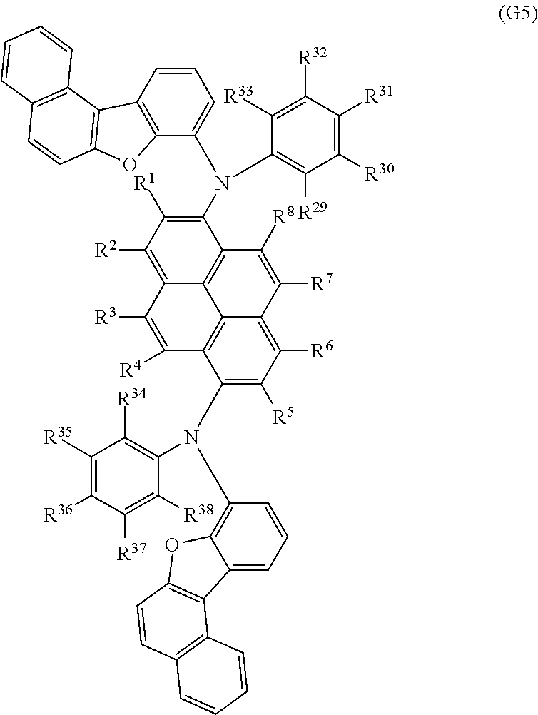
C1(N(C2=C([R29])C([R30])=C([R31])C([R32])=C2[R33])C2=CC=CC3=C2OC2=C3C3=C(C=C2)C=CC=C3)=C([R1])C([R2])=C2C3=C1C([R8])=C([R7])C1=C([R6])C([R5])=C(N(C4=C([R34])C([R35])=C([R36])C([R37])=C4[R38])C4=C5C(=CC=C4)C4=C(O5)C=CC5=C4C=CC=C5)C(=C31)C([R4])=C2[R3]
